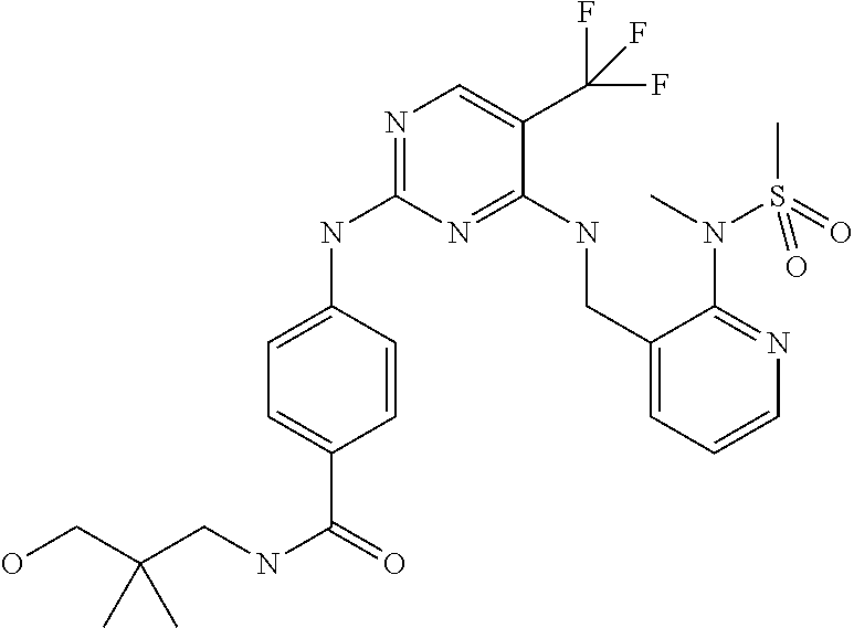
N1=C(NC2=CC=C(C(=O)NCC(CO)(C)C)C=C2)N=C(NCC2=CC=CN=C2N(C)S(C)(=O)=O)C(C(F)(F)F)=C1
